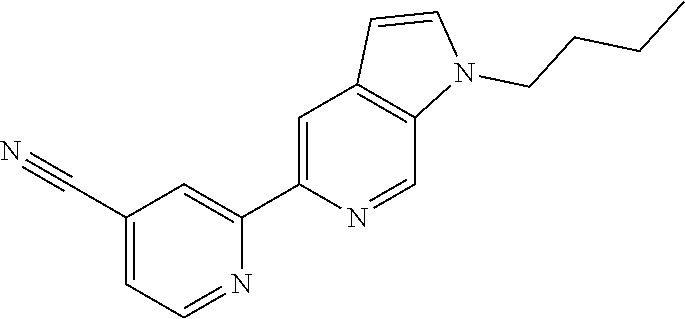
C1=C(C2=CC(C#N)=CC=N2)N=CC2=C1C=CN2CCCC
